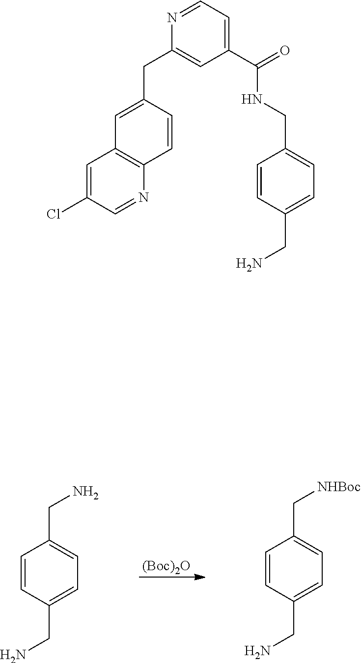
[(Boc)2O].C1=CC(CN)=CC=C1CN.C1=CC(CN)=CC=C1C[NHBoc].C1=C(Cl)C=NC2=C1C=C(CC1=CC(C(NCC3=CC=C(CN)C=C3)=O)=CC=N1)C=C2
